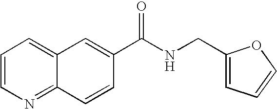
C1=C2C(=NC=C1)C=CC(C(NCC1=CC=CO1)=O)=C2
